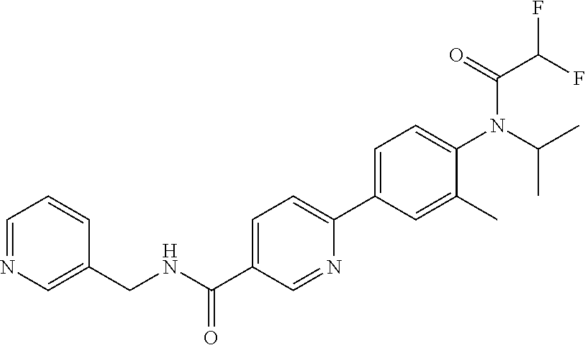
C(C1=CC=C(C2=CC=C(N(C(=O)C(F)F)C(C)C)C(C)=C2)N=C1)(NCC1=CN=CC=C1)=O
